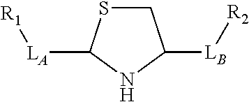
[LA]([R1])C1SCC([LB][R2])N1
